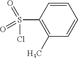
C1=CC(S(Cl)(=O)=O)=C(C)C=C1
